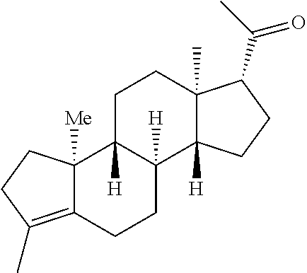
C12([Me])C(=C(C)CC1)CCC1([H])C2([H])CCC2(C)C1([H])CCC2C(C)=O
